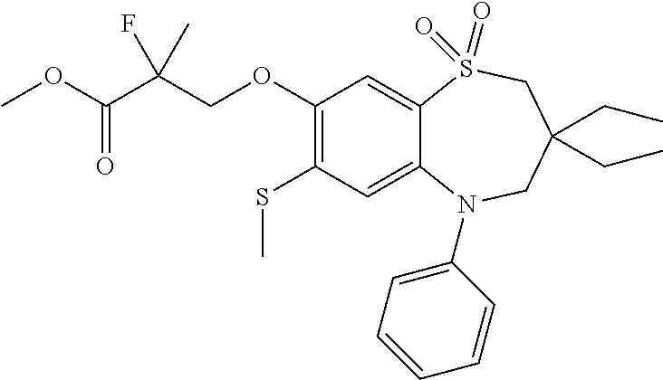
C1(OCC(C(OC)=O)(C)F)=C(SC)C=C2C(=C1)S(=O)(=O)CC(CC)(CC)CN2C1=CC=CC=C1
